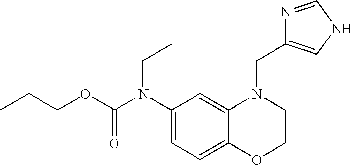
C1(N(C(OCCC)=O)CC)=CC=C2C(=C1)N(CC1=CNC=N1)CCO2
